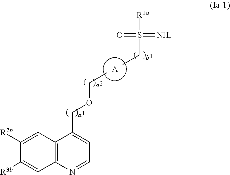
C12=C(N=CC=C1COCC)C=C([R3b])C([R2b])=C2.CCS([R1a])(=[NH])=O.[A]
